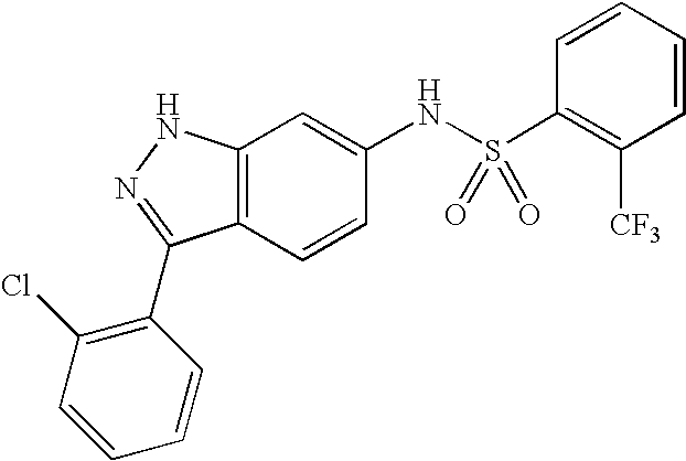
C12=C(C=CC(NS(C3=C([CF3])C=CC=C3)(=O)=O)=C1)C(C1=C(Cl)C=CC=C1)=NN2
